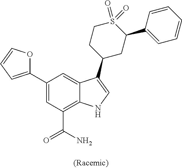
C1(C2=CC=CO2)=CC(C(N)=O)=C2C(=C1)C(C1CC(C3=CC=CC=C3)S(=O)(=O)CC1)=CN2
